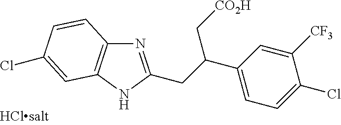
N1=C(CC(C2=CC=C(Cl)C([CF3])=C2)C[CO2H])NC2=C1C=CC(Cl)=C2
